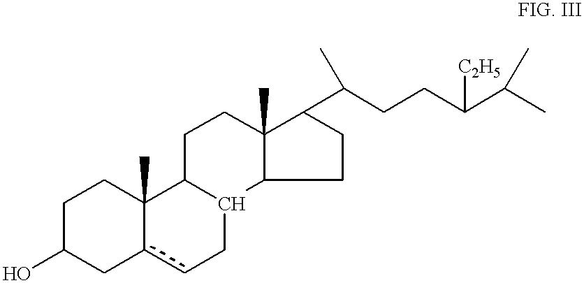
OC1Cc2cCC3C(C2(C)CC1)CCC1(C)C3CCC1C(C)CCC(C(C)C)[C2H5]
